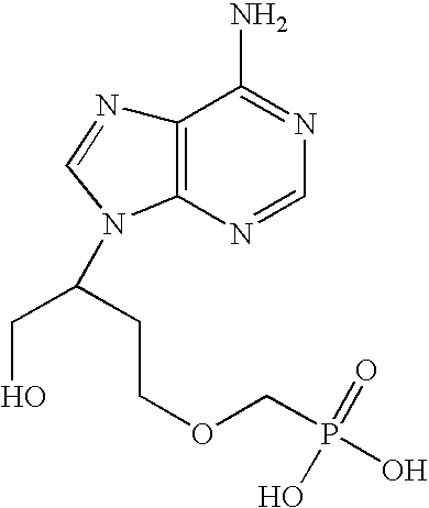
C12=C(N=CN=C1N)N(C(CO)CCOCP(O)(=O)O)C=N2
